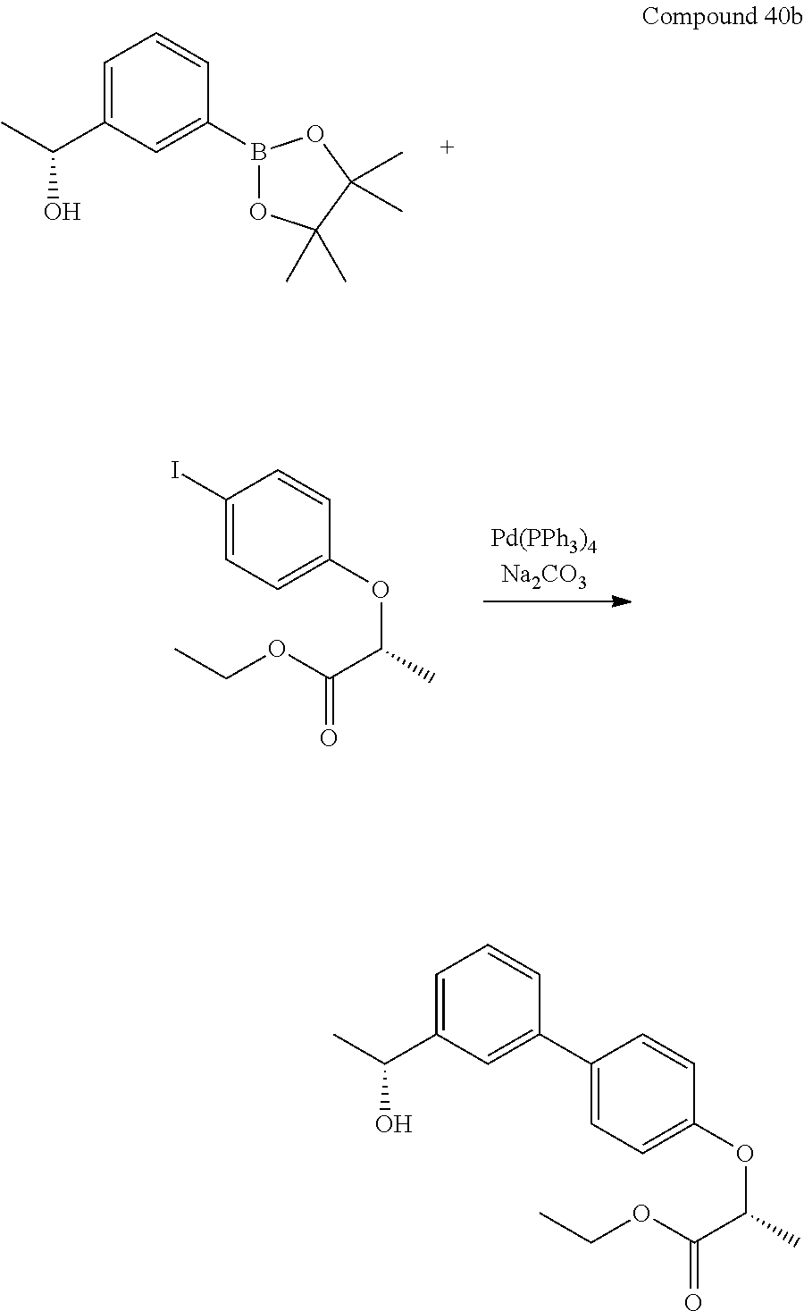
C1=C(C(C)O)C=C(B2OC(C)(C)C(C)(C)O2)C=C1.C1(I)=CC=C(OC(C)C(OCC)=O)C=C1.C1=C(C(C)O)C=C(C2=CC=C(OC(C)C(OCC)=O)C=C2)C=C1
